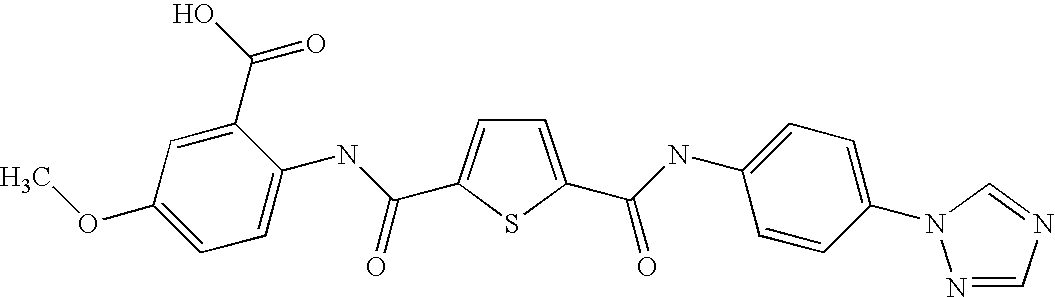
C1=C(C(=O)NC2=CC=C(N3N=CN=C3)C=C2)SC(C(NC2=CC=C(OC)C=C2C(O)=O)=O)=C1
